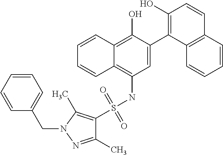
C1=C(C2=C(O)C=CC3=C2C=CC=C3)C(O)=C2C(=C1NS(=O)(=O)C1=C(C)N(CC3=CC=CC=C3)N=C1C)C=CC=C2
